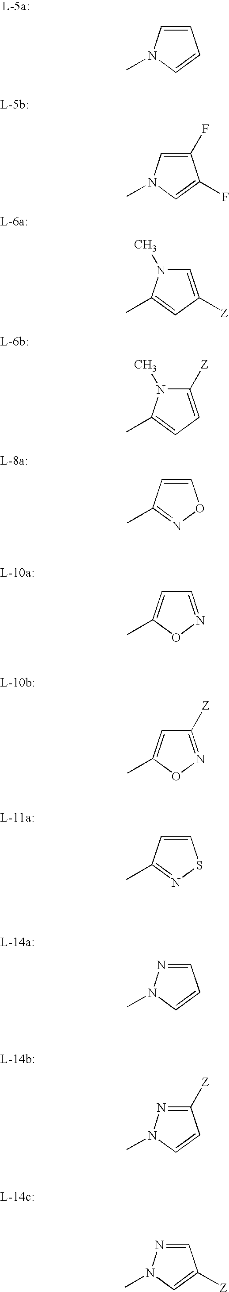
C1=CN(C)C=C1.C1(F)=CN(C)C=C1F.C1=C([Z])C=C(C)N1C.C1([Z])=CC=C(C)N1C.C1=CC(C)=NO1.C1=NOC(C)=C1.C1([Z])=NOC(C)=C1.C1=CC(C)=NS1.C1=NN(C)C=C1.C1([Z])=NN(C)C=C1.C1=NN(C)C=C1[Z]
